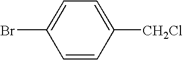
C1=CC([CH2Cl])=CC=C1Br
